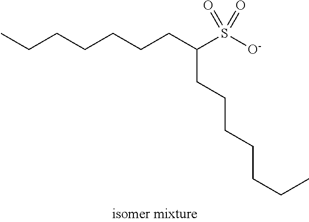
C(S([O-])(=O)=O)(CCCCCCC)CCCCCCC
